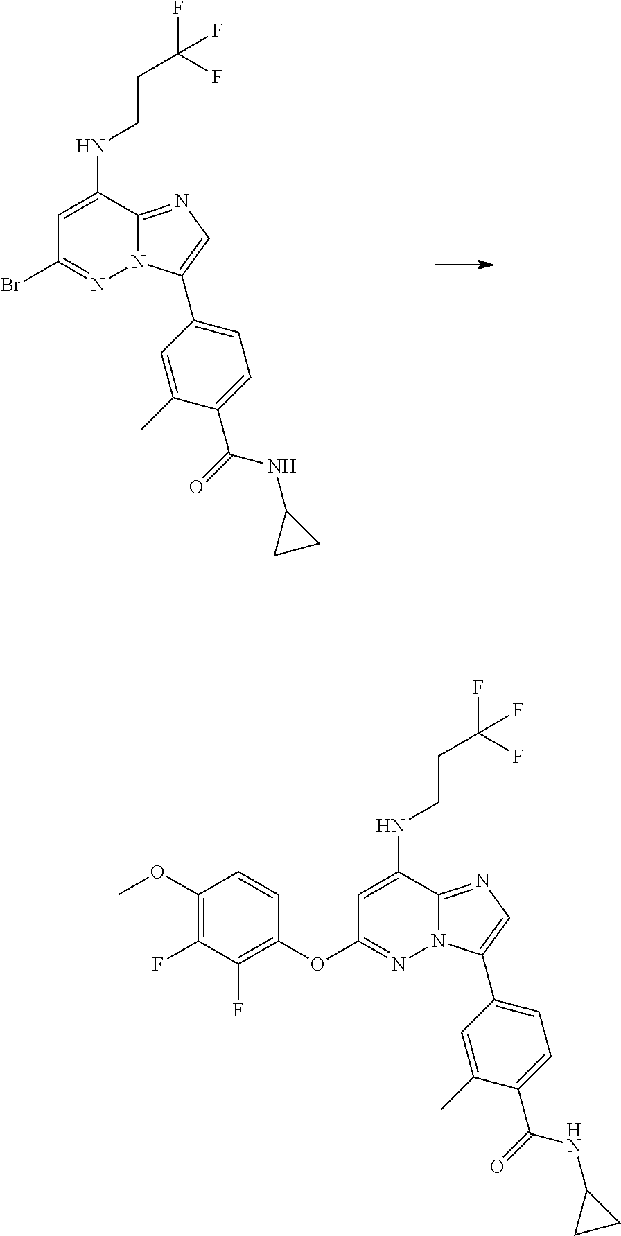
C1=C(NCCC(F)(F)F)C2=NC=C(C3=CC=C(C(=O)NC4CC4)C(C)=C3)N2N=C1Br.C1=C(NCCC(F)(F)F)C2=NC=C(C3=CC=C(C(=O)NC4CC4)C(C)=C3)N2N=C1OC1=C(F)C(F)=C(OC)C=C1
